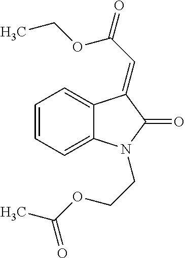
C1=CC=C2C(=C1)C(=CC(=O)OCC)C(=O)N2CCOC(C)=O
